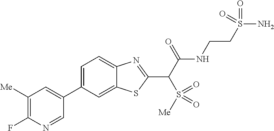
C1(C2=CC=C3C(=C2)SC(C(C(NCCS(N)(=O)=O)=O)S(=O)([Me])=O)=N3)=CC([Me])=C(F)N=C1
